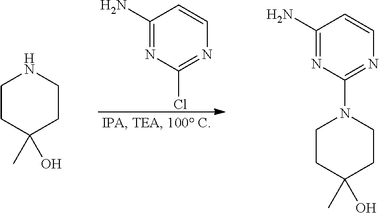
C1(N)=NC(Cl)=NC=C1.C1CC(C)(O)CCN1.C1CC(C)(O)CCN1C1=NC=CC(N)=N1
